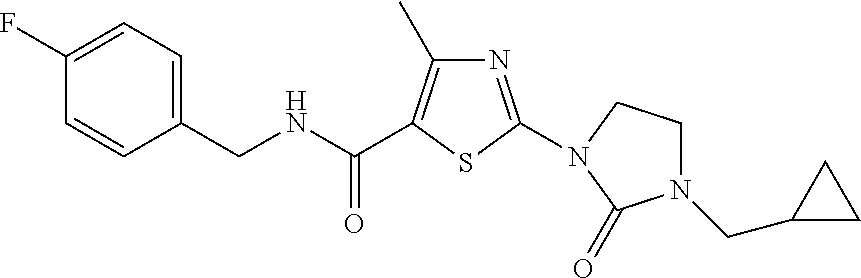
C1(CN2CCN(C3=NC(C)=C(C(NCC4=CC=C(F)C=C4)=O)S3)C2=O)CC1
